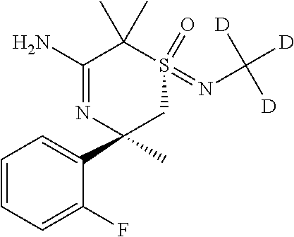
C1=CC=C(F)C(C2(C)CS(=NC([D])([D])[D])(=O)C(C)(C)C(N)=N2)=C1
